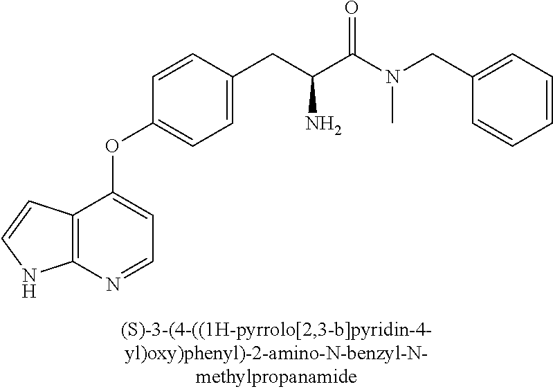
C1=CC(CC(C(N(CC2=CC=CC=C2)C)=O)N)=CC=C1OC1=CC=NC2=C1C=CN2
